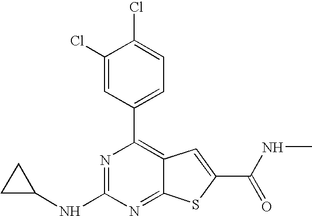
C1(Cl)=CC(C2=C3C(=NC(NC4CC4)=N2)SC(C(NC)=O)=C3)=CC=C1Cl
